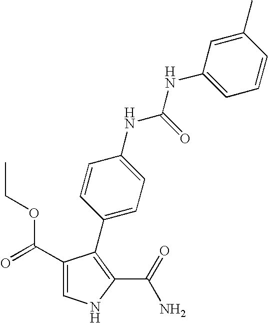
C1(C(=O)OCC)=CNC(C(=O)N)=C1C1=CC=C(NC(NC2=CC=CC(C)=C2)=O)C=C1
